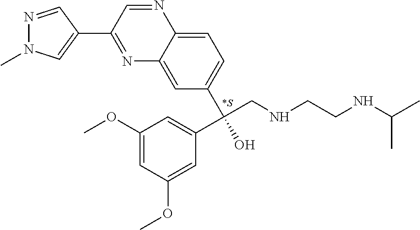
N1=C(C2=CN(C)N=C2)C=NC2=CC=C(C(C3=CC(OC)=CC(OC)=C3)(CNCCNC(C)C)O)C=C12
